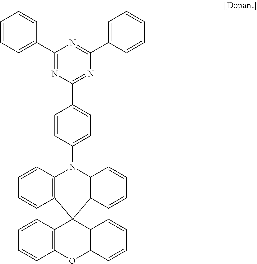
C1(C2=CC=CC=C2)=NC(C2=CC=C(N3C4=C(C5(C6=C3C=CC=C6)C3=C(OC6=C5C=CC=C6)C=CC=C3)C=CC=C4)C=C2)=NC(C2=CC=CC=C2)=N1
